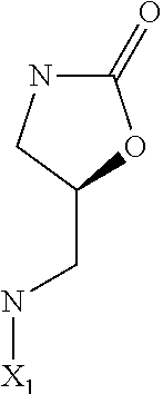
C1(=O)NCC(CN[X1])O1
